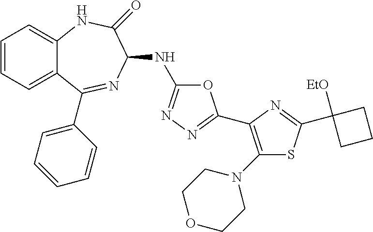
C1=CC=C2C(=C1)NC(=O)C(NC1=NN=C(C3=C(N4CCOCC4)SC(C4([EtO])CCC4)=N3)O1)N=C2C1=CC=CC=C1
